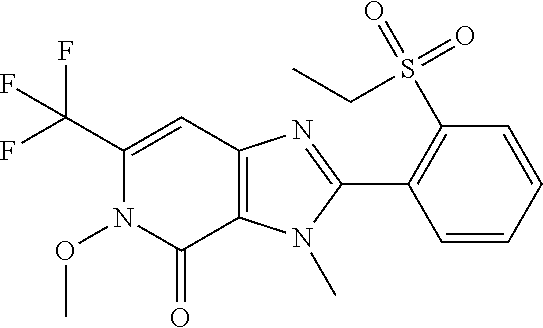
C12=C(N(C)C(C3=C(S(=O)(=O)CC)C=CC=C3)=N1)C(=O)N(OC)C(C(F)(F)F)=C2
